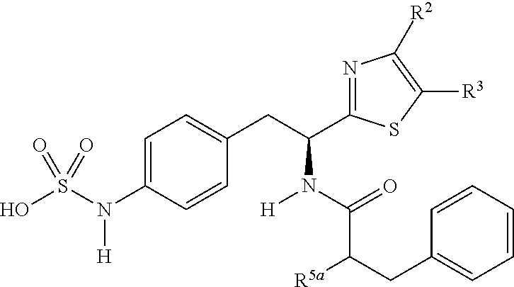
C(C(C(N(C(C1=NC([R2])=C([R3])S1)CC1=CC=C(N(S(O)(=O)=O)[H])C=C1)[H])=O)[R5a])C1=CC=CC=C1
